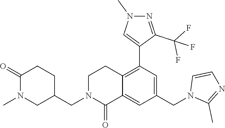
C1(=O)N(C)CC(CN2C(=O)C3=CC(CN4C(C)=NC=C4)=CC(C4=CN(C)N=C4C(F)(F)F)=C3CC2)CC1
